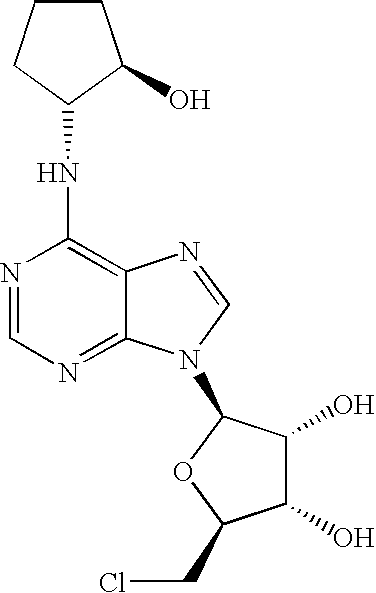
N1=CN=C2C(=C1NC1CCCC1O)N=CN2C1C(O)C(O)C(CCl)O1
